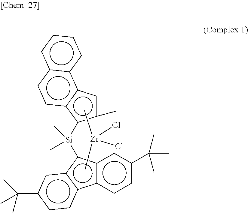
c1(C)cc2c(c1[Si](C)(C)c1c3c(c4c1cc(C(C)(C)C)cc4)ccc(C(C)(C)C)c3)ccc1c2cccc1.C[Zr](C)(Cl)Cl
